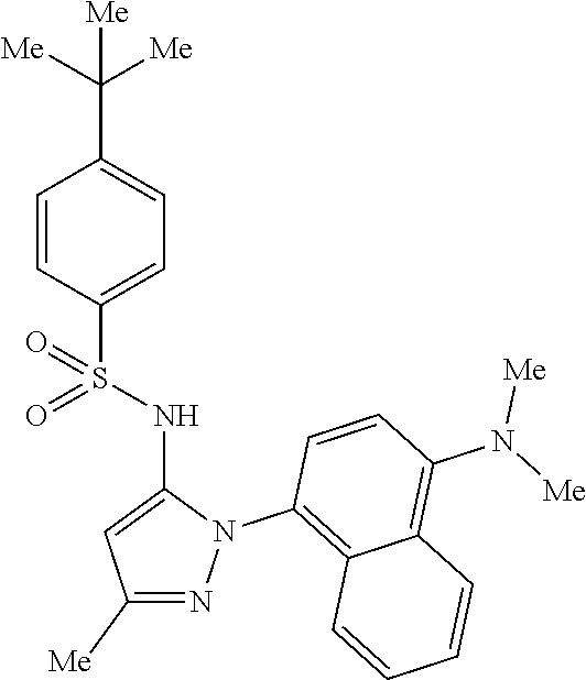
C1=CC(S(NC2=CC([Me])=NN2C2=C3C(=C(N([Me])[Me])C=C2)C=CC=C3)(=O)=O)=CC=C1C([Me])([Me])[Me]
